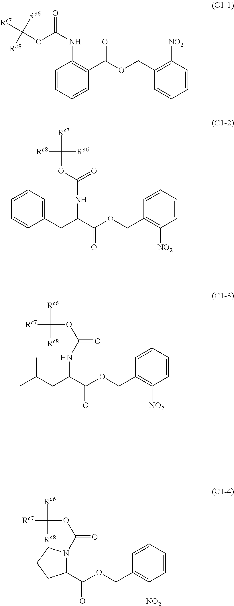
C1=CC=CC(C(=O)OCC2=C([NO2])C=CC=C2)=C1NC(OC([Rc7])([Rc6])[Rc8])=O.C1=CC=CC(CC(C(OCC2=C([NO2])C=CC=C2)=O)NC(=O)OC([Rc8])([Rc6])[Rc7])=C1.CC(C)CC(C(OCC1=C([NO2])C=CC=C1)=O)NC(OC([Rc7])([Rc6])[Rc8])=O.C1(C(OCC2=C([NO2])C=CC=C2)=O)N(C(OC([Rc7])([Rc6])[Rc8])=O)CCC1
